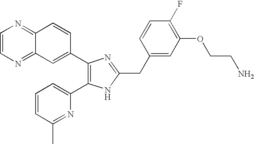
C1=CN=C2C(=N1)C=CC(C1=C(C3=CC=CC(C)=N3)NC(CC3=CC(OCCN)=C(F)C=C3)=N1)=C2
